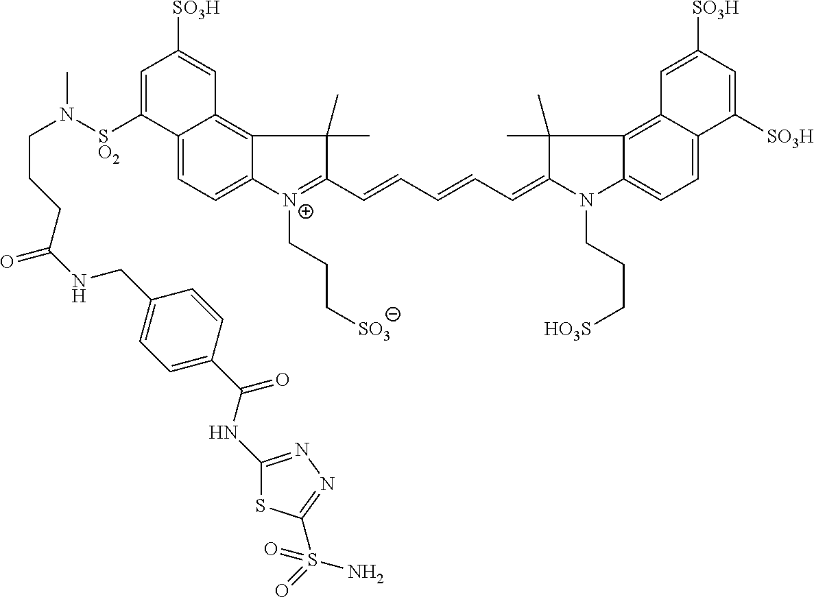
C12=CC=C3C(=C1C=C([SO3H])C=C2[SO2]N(CCCC(NCC1=CC=C(C(NC2=NN=C(S(=O)(N)=O)S2)=O)C=C1)=O)C)C(C)(C)C(C=CC=CC=C1N(CCC[HO3S])C2=CC=C4C(=C2C1(C)C)C=C([SO3H])C=C4[SO3H])=[N+]3CCC[SO3]
